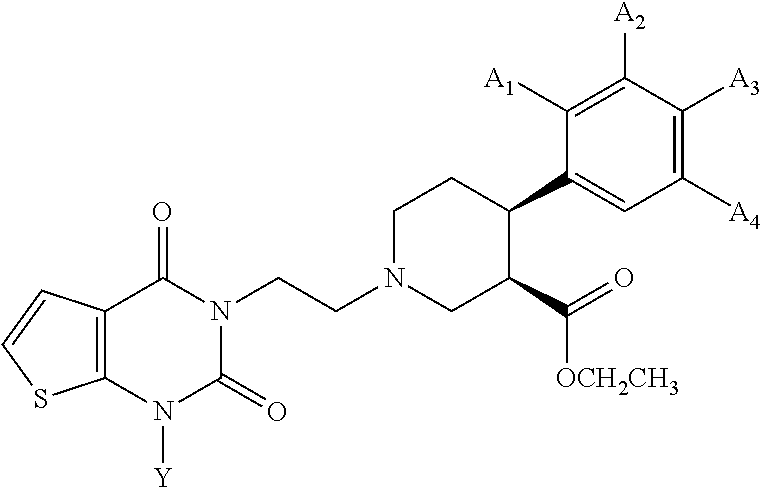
C12=C(N([Y])C(=O)N(CCN3CC(C([OCH2CH3])=O)C(C4=CC([A4])=C([A3])C([A2])=C4[A1])CC3)C1=O)SC=C2
